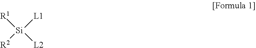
[R2][Si]([L1])([R1])[L2]
